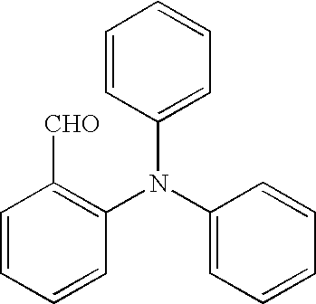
C1=CC(N(C2=CC=CC=C2)C2=C([CHO])C=CC=C2)=CC=C1
